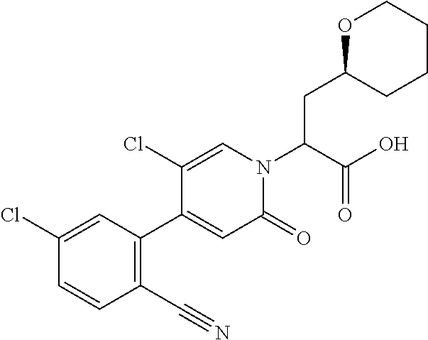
O1C(CC(N2C=C(Cl)C(C3=C(C#N)C=CC(Cl)=C3)=CC2=O)C(O)=O)CCCC1
